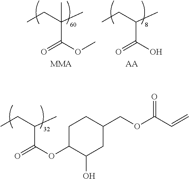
C(CC)(C)C(=O)OC1C(O)CC(COC(=O)C=C)CC1.CC(CC)(C)C(=O)OC.[MMA].C(CC)(C)C(=O)O.[AA]
